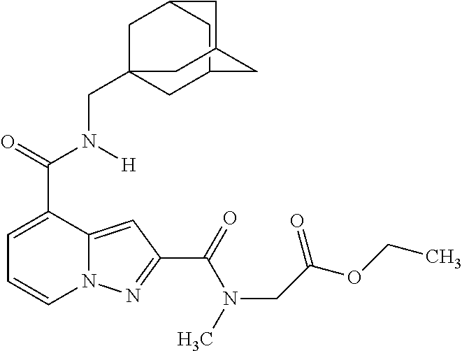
C1=C(C(=O)N([H])CC23CC4CC(C2)CC(C4)C3)C2=CC(C(=O)N(C)CC(OCC)=O)=NN2C=C1
